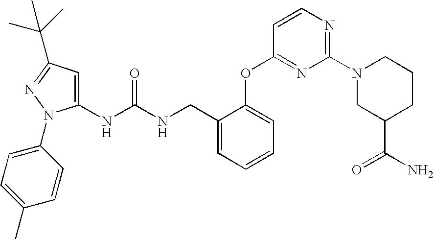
C1(NC(NCC2=CC=CC=C2OC2=NC(N3CC(C(N)=O)CCC3)=NC=C2)=O)=CC(C(C)(C)C)=NN1C1=CC=C(C)C=C1
